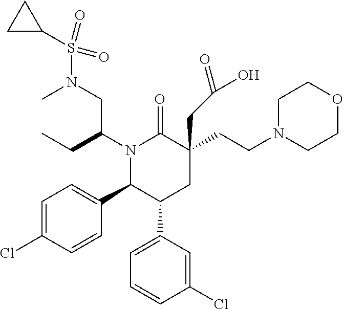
N1(C(CC)CN(C)S(=O)(=O)C2CC2)C(C2=CC=C(Cl)C=C2)C(C2=CC=CC(Cl)=C2)CC(CCN2CCOCC2)(CC(O)=O)C1=O
